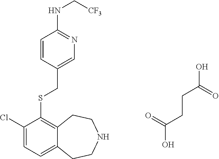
C1(Cl)=CC=C2C(=C1SCC1=CN=C(NC[CF3])C=C1)CCNCC2.OC(=O)CCC(O)=O
